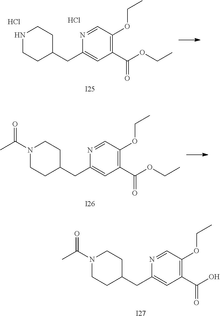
N1(C(C)=O)CCC(CC2=CC(C(O)=O)=C(OCC)C=N2)CC1.[I27].N1CCC(CC2=CC(C(OCC)=O)=C(OCC)C=N2)CC1.Cl.Cl.[I25].N1(C(C)=O)CCC(CC2=CC(C(OCC)=O)=C(OCC)C=N2)CC1.[I26]
